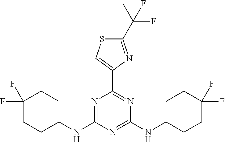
N1=C(NC2CCC(F)(F)CC2)N=C(NC2CCC(F)(F)CC2)N=C1C1=CSC(C(C)(F)F)=N1
